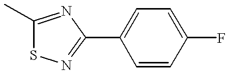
C1(C)=NC(C2=CC=C(F)C=C2)=NS1
